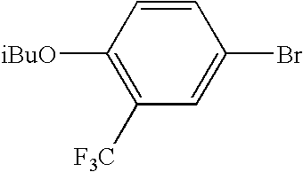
C1([iBuO])=C([F3C])C=C(Br)C=C1
